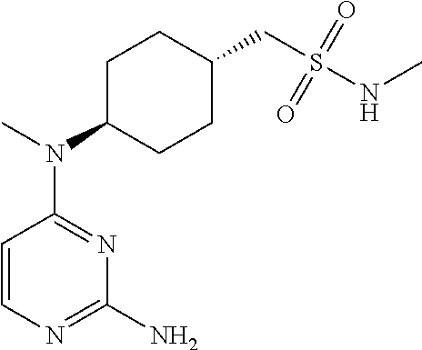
C1=CN=C(N)N=C1N(C)C1CCC(CS(NC)(=O)=O)CC1
